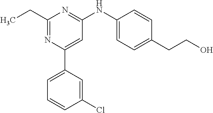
C1(CC)=NC(C2=CC=CC(Cl)=C2)=CC(NC2=CC=C(CCO)C=C2)=N1
